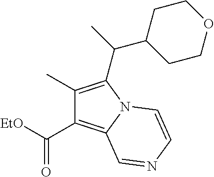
C1(C)=C(C(C2CCOCC2)C)N2C(=C1C([EtO])=O)C=NC=C2
